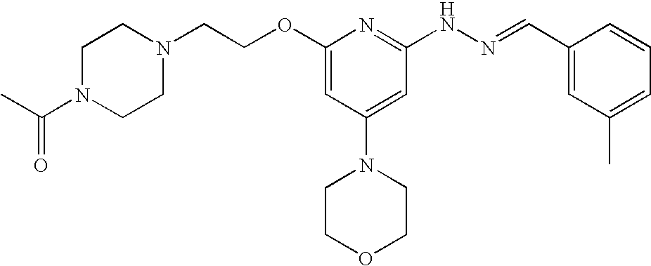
N1(CCOC2=CC(N3CCOCC3)=CC(NN=CC3=CC(C)=CC=C3)=N2)CCN(C(C)=O)CC1
